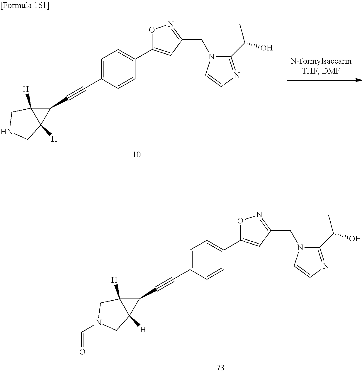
C(C1=CC=C(C2=CC(CN3C(C(O)C)=NC=C3)=NO2)C=C1)#CC1C2([H])C1([H])CN(C=O)C2.C(C1=CC=C(C2=CC(CN3C(C(O)C)=NC=C3)=NO2)C=C1)#CC1C2([H])C1([H])CNC2
